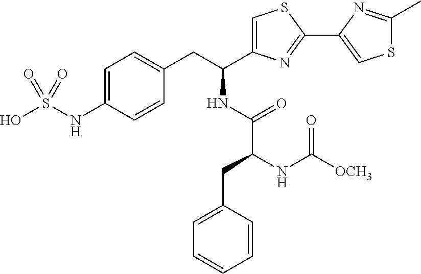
OS(NC1=CC=C(CC(NC(C(NC([OCH3])=O)CC2=CC=CC=C2)=O)C2=CSC(C3=CSC(C)=N3)=N2)C=C1)(=O)=O
